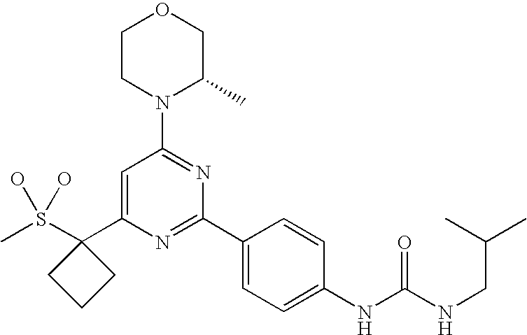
CS(C1(C2=CC(N3C(C)COCC3)=NC(C3=CC=C(NC(NCC(C)C)=O)C=C3)=N2)CCC1)(O)O
